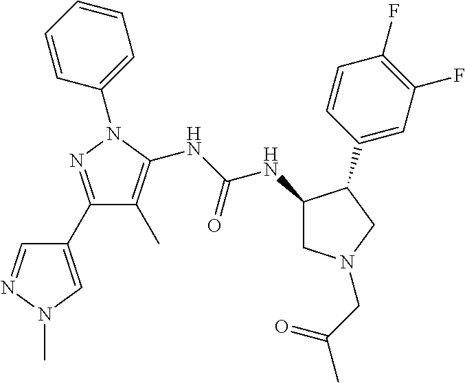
C1(C2=NN(C3=CC=CC=C3)C(NC(NC3CN(CC(C)=O)CC3C3=CC(F)=C(F)C=C3)=O)=C2C)=CN(C)N=C1
